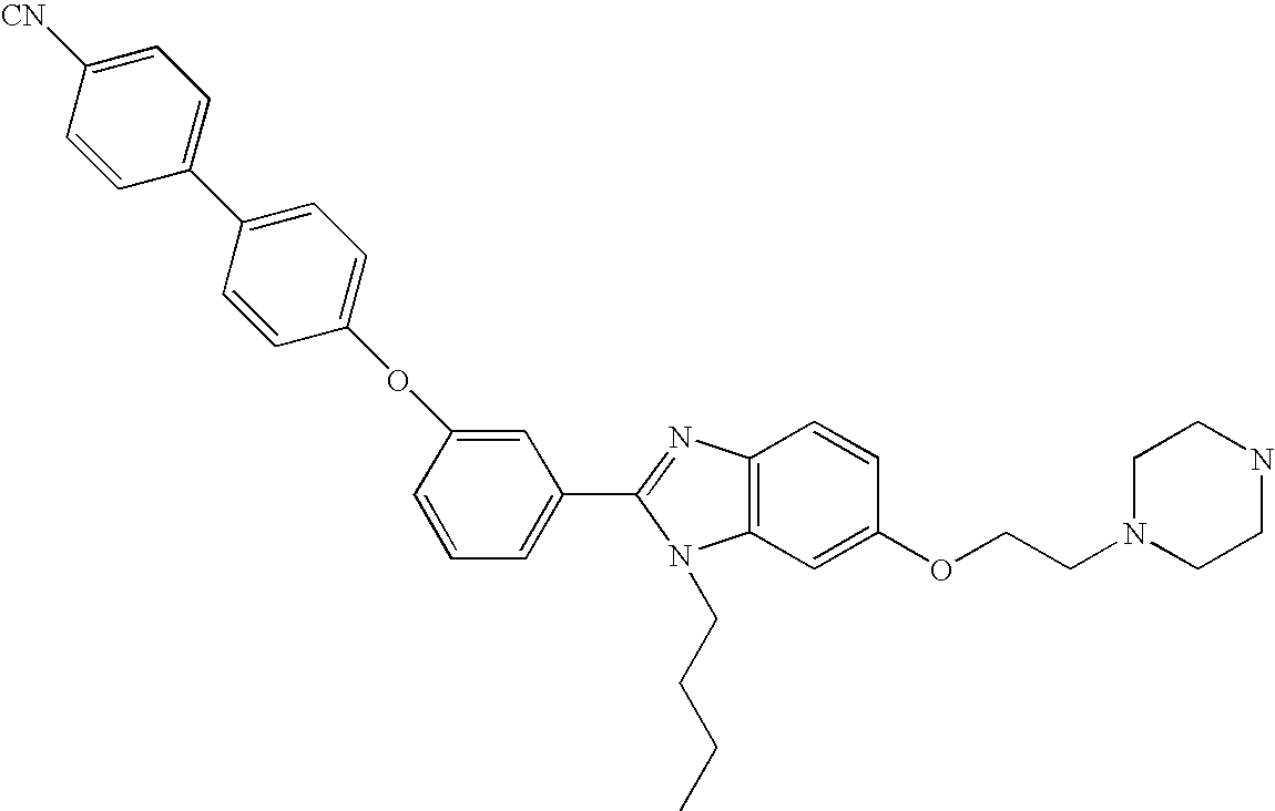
C1(C2=NC3=C(N2CCCC)C=C(OCCN2CCNCC2)C=C3)=CC=CC(OC2=CC=C(C3=CC=C([CN])C=C3)C=C2)=C1
